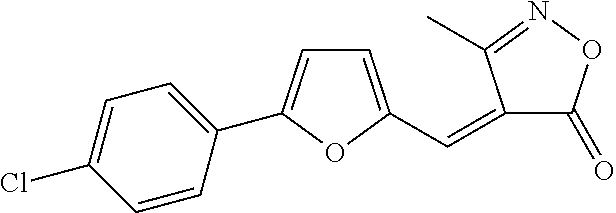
C1=C(C=C2C(=O)ON=C2C)OC(C2=CC=C(Cl)C=C2)=C1
